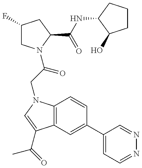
C1(F)CN(C(=O)CN2C3=C(C(C(C)=O)=C2)C=C(C2=CC=NN=C2)C=C3)C(C(NC2CCCC2O)=O)C1
